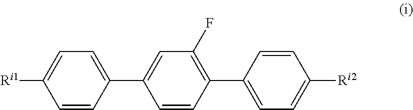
C1=CC(C2=CC(F)=C(C3=CC=C([Ri2])C=C3)C=C2)=CC=C1[Ri1]
